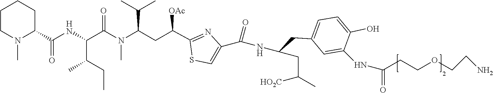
C1CN(C)C(C(NC(C(CC)C)C(N(C)C(C(C)C)CC(C2=NC(C(NC(CC3=CC=C(O)C(NC(CCOCCN)=O)=C3)CC([HO2C])C)=O)=CS2)[OAc])=O)=O)CC1
